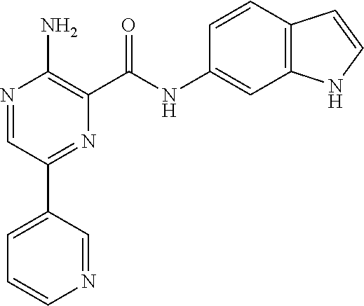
N1=CC(C2=NC(C(NC3=CC4=C(C=C3)C=CN4)=O)=C(N)N=C2)=CC=C1
